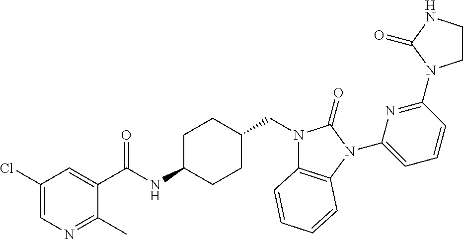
C1(Cl)=CN=C(C)C(C(NC2CCC(CN3C4=C(N(C5=CC=CC(N6CCNC6=O)=N5)C3=O)C=CC=C4)CC2)=O)=C1
